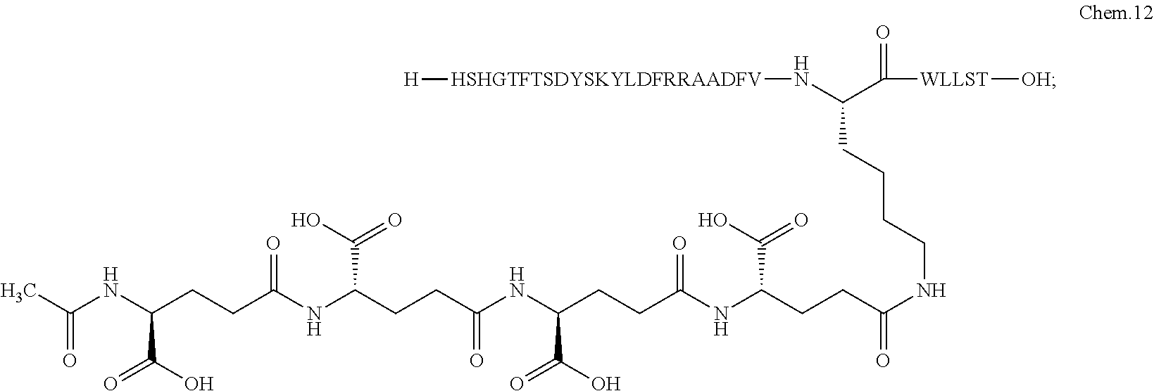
C(NC(CCC(NC(CCC(NC(CCC(NC(CCC(NCCCCC(C([WLLST][OH])=O)N[HSHGTFTSDYSKYLDFRRAADFV][H])=O)C(O)=O)=O)C(=O)O)=O)C(O)=O)=O)C(=O)O)(C)=O
